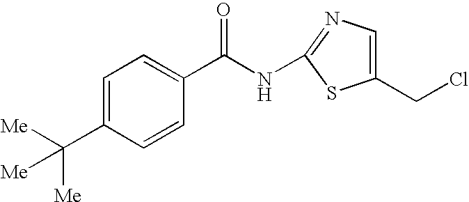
C1=C(C([Me])([Me])[Me])C=CC(C(NC2=NC=C(CCl)S2)=O)=C1
